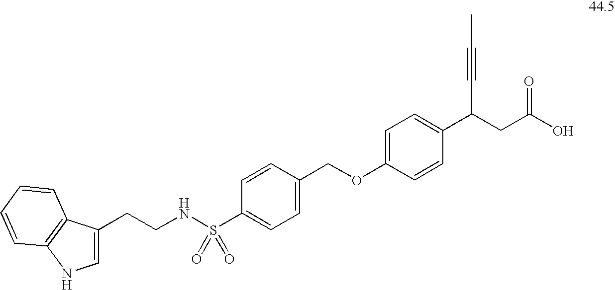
C(OC1=CC=C(C(CC(O)=O)C#CC)C=C1)C1=CC=C(S(NCCC2=CNC3=C2C=CC=C3)(=O)=O)C=C1
